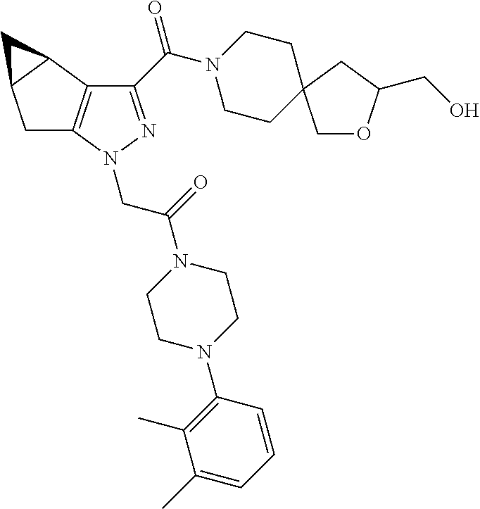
C(N1CCC2(CC1)COC(CO)C2)(=O)C1=NN(CC(=O)N2CCN(C3=C(C)C(C)=CC=C3)CC2)C2=C1C1C(C2)C1
